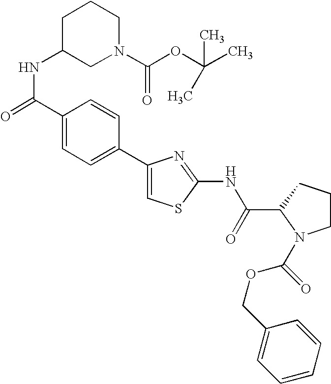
C1(C2=CC=C(C(=O)NC3CN(C(OC(C)(C)C)=O)CCC3)C=C2)=CSC(NC(C2N(C(OCC3=CC=CC=C3)=O)CCC2)=O)=N1
